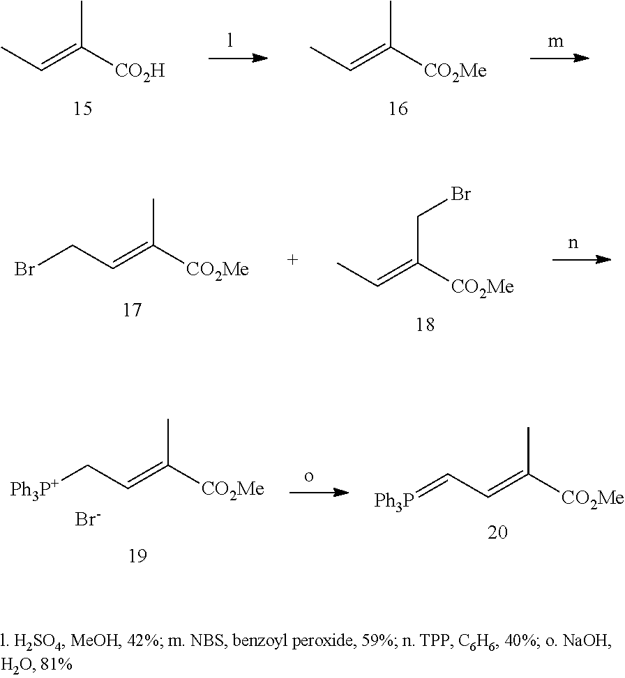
CC=C([CO2H])C.CC=C([CO2Me])C.CC=C([CO2Me])CBr.C(C=C([CO2Me])C)Br.C(C=C([CO2Me])C)[Ph3P+].[Br-].C(C=C([CO2Me])C)=[Ph3P]
